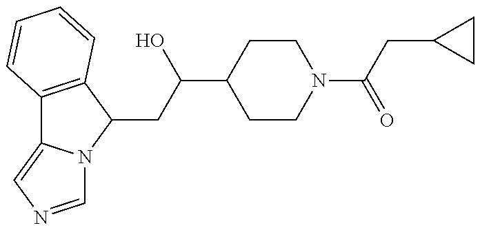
C12=C(C(CC(O)C3CCN(C(=O)CC4CC4)CC3)N3C1=CN=C3)C=CC=C2
